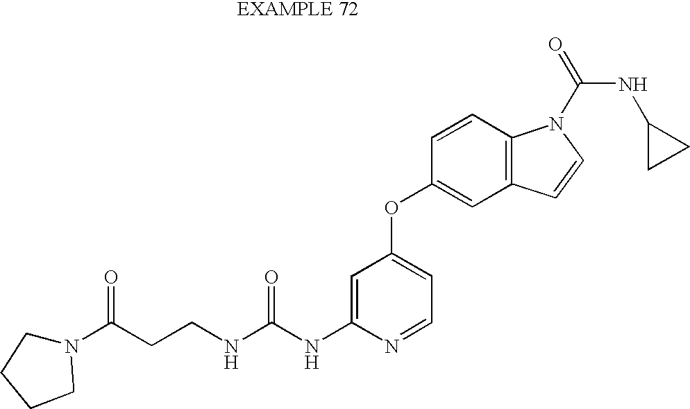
C1=C(NC(NCCC(N2CCCC2)=O)=O)N=CC=C1OC1=CC2=C(C=C1)N(C(=O)NC1CC1)C=C2
